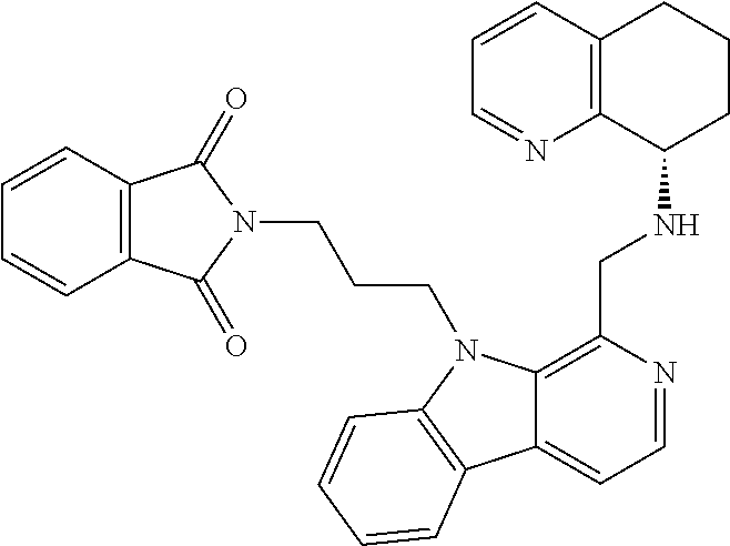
C1=CC2=C(N=C1)C(NCC1=C3C(=CC=N1)C1=C(N3CCCN3C(=O)C4=C(C3=O)C=CC=C4)C=CC=C1)CCC2
